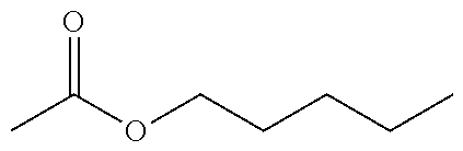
CC(OCCCCC)=O
